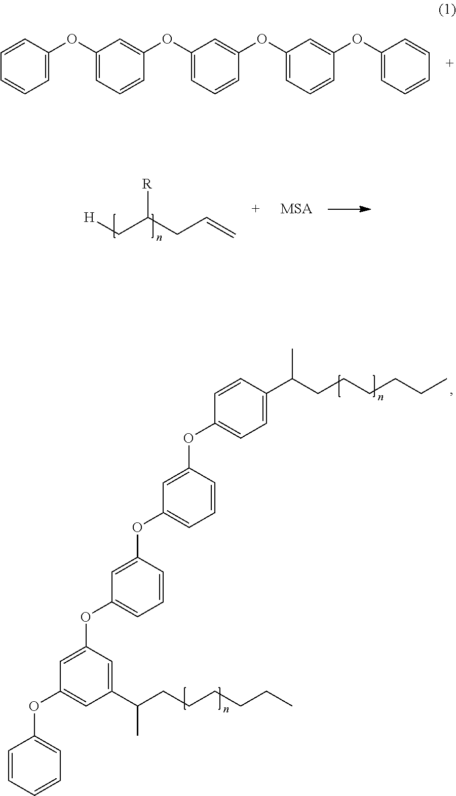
C1=CC(OC2=CC(C(CCCCCC)C)=CC(OC3=CC=CC(OC4=CC=CC(OC5=CC=C(C(CCCCCC)C)C=C5)=C4)=C3)=C2)=CC=C1.C1=CC(OC2=CC=CC(OC3=CC=CC(OC4=CC=CC(OC5=CC=CC=C5)=C4)=C3)=C2)=CC=C1.[R]C(CC=C)C[H].[MSA]
